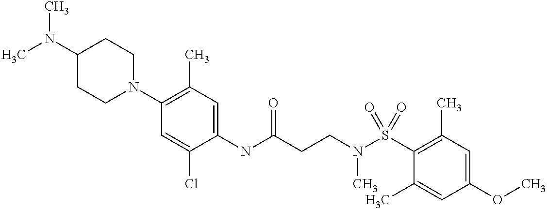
C1(NC(CCN(S(C2=C(C)C=C(OC)C=C2C)(=O)=O)C)=O)=CC(C)=C(N2CCC(N(C)C)CC2)C=C1Cl
